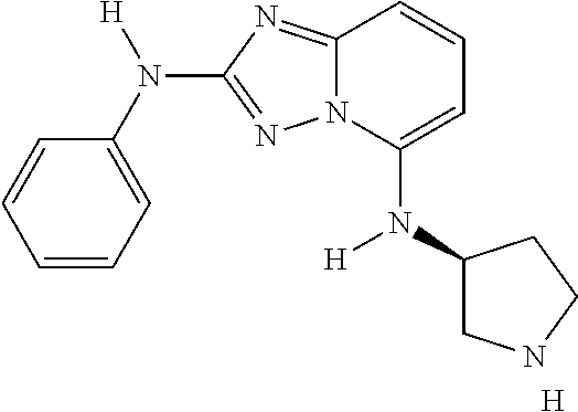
C1=CC=C(N([H])C2=NN3C(=N2)C=CC=C3N(C2CNCC2)[H])C=C1.[H]
